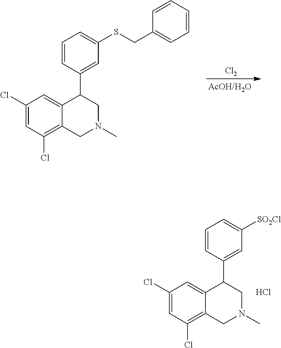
C1=CC=C(SCC2=CC=CC=C2)C=C1C1C2=CC(Cl)=CC(Cl)=C2CN(C)C1.[Cl2].C1=CC=C([SO2Cl])C=C1C1C2=CC(Cl)=CC(Cl)=C2CN(C)C1.Cl
